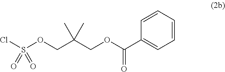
O(CC(COC(C1=CC=CC=C1)=O)(C)C)S(Cl)(=O)=O
